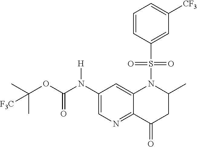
C1=CC(S(N2C3=CC(N(C(OC(C)(C)[F3C])=O)[H])=CN=C3C(=O)CC2C)(=O)=O)=CC([CF3])=C1
